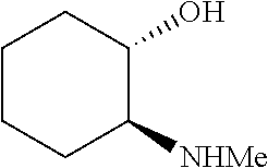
C1CCC([NHMe])C(O)C1
